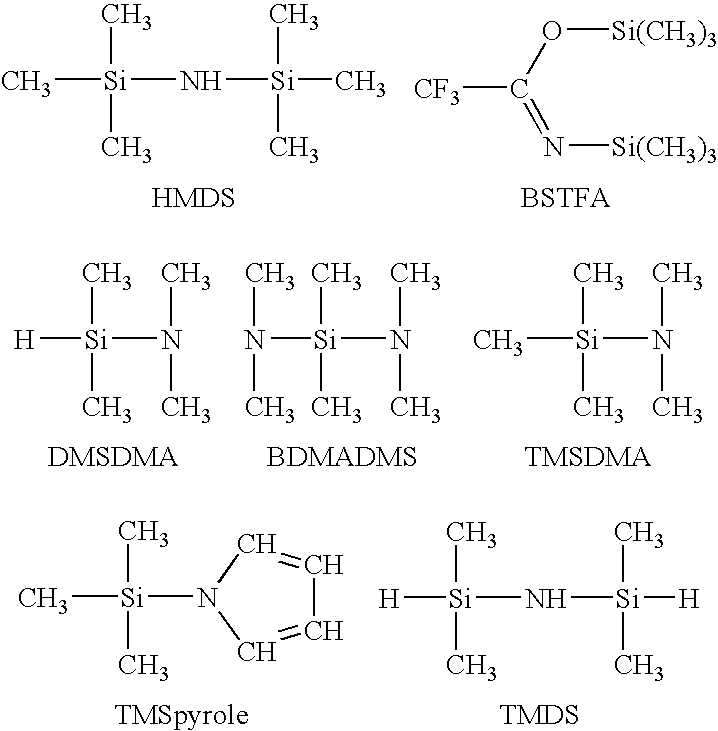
C[Si](N[Si](C)(C)C)(C)C.[CF3]C(O[Si(CH3)3])=N[Si(CH3)3].[BSTFA].[H][Si](C)(C)N(C)C.N([Si](C)(C)N(C)C)(C)C.[Si](C)(C)(N(C)C)C.C[Si](N1C=CC=C1)(C)C.[H][Si](N[Si](C)(C)[H])(C)C
